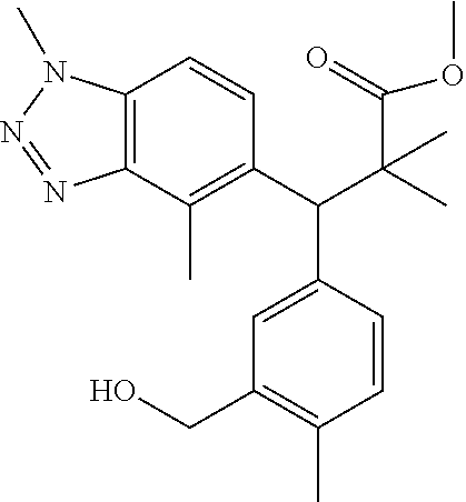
C1=CC(C(C2=C(C)C3=C(C=C2)N(C)N=N3)C(C)(C(OC)=O)C)=CC(CO)=C1C
